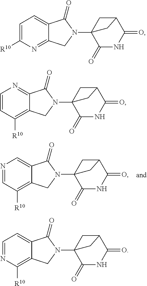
N1=CC([R10])=C2C(=C1)C(=O)N(C13C(=O)NC(=O)C(C1)C3)C2.C1=C([R10])N=C2C(=C1)C(=O)N(C13C(=O)NC(=O)C(C1)C3)C2.C1=CC([R10])=C2C(=N1)C(=O)N(C13C(=O)NC(=O)C(C1)C3)C2.C1=NC([R10])=C2C(=C1)C(=O)N(C13C(=O)NC(=O)C(C1)C3)C2
